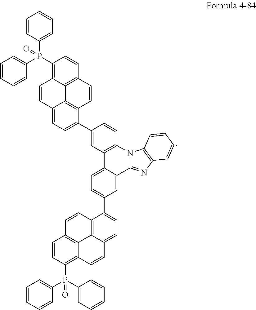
C1=C2C3=C(C(C4=CC5=C(C=C4)N4C(=NC6=C4C=CC=C6)C4=CC(C6=CC=C7C8=C6C=CC6=C8C(=C(P(C8=CC=CC=C8)(C8=CC=CC=C8)=O)C=C6)C=C7)=CC=C54)=C1)C=CC1=C3C(=C(P(C3=CC=CC=C3)(C3=CC=CC=C3)=O)C=C1)C=C2
